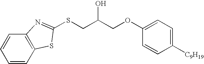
C1=CC2=C(C=C1)N=C(SCC(COC1=CC=C([C9H19])C=C1)O)S2
